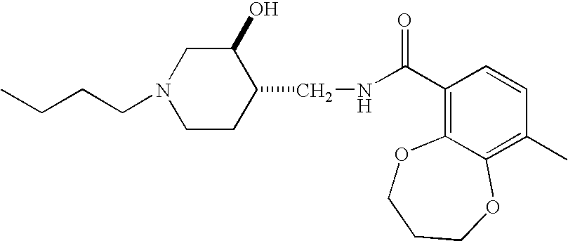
CCCCN1CCC(CNC(C2=C3C(=C(C)C=C2)OCCCO3)=O)C(O)C1
